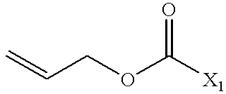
C(OC([X1])=O)C=C
